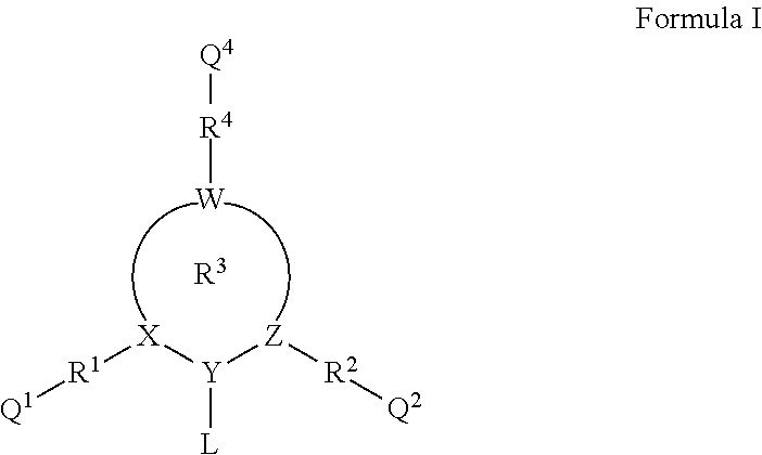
[R1]([X][Y]([Z][R2][Q2])[L])[Q1].[R4]([W])[Q4].[R3]
